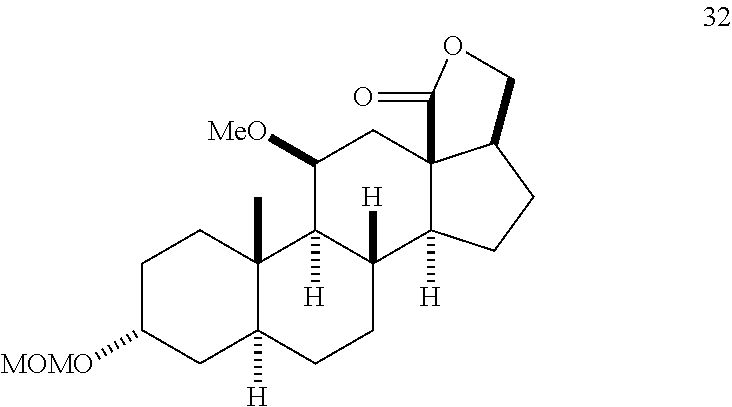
C1C([MOMO])CC2([H])C(C)(C1)C1([H])C([H])(CC2)C2([H])C3(CC1[MeO])C(CC2)COC3=O
